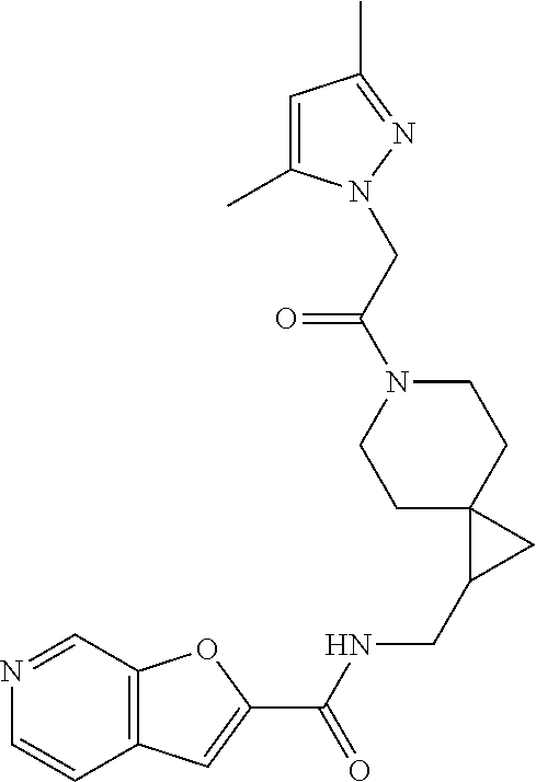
C12=C(C=NC=C1)OC(C(NCC1CC13CCN(C(CN1C(C)=CC(C)=N1)=O)CC3)=O)=C2
